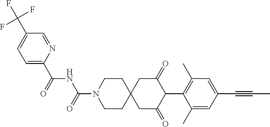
C1CN(C(=O)NC(C2=CC=C(C(F)(F)F)C=N2)=O)CCC12CC(=O)C(C1=C(C)C=C(C#CC)C=C1C)C(=O)C2
